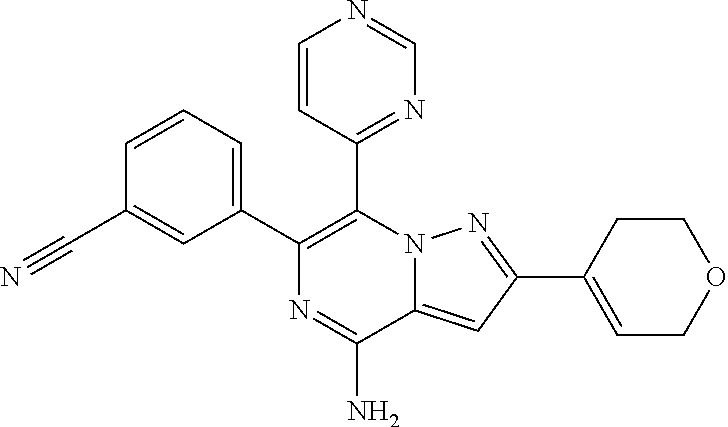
C1=CC=C(C2=C(C3=NC=NC=C3)N3C(=CC(C4=CCOCC4)=N3)C(N)=N2)C=C1C#N
